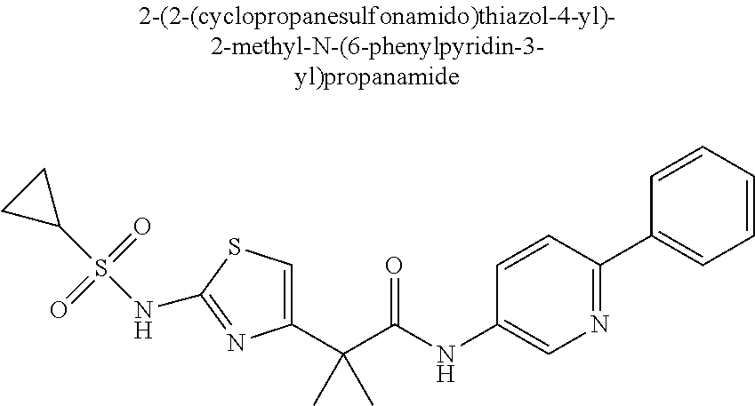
C1(C(C(NC2=CN=C(C3=CC=CC=C3)C=C2)=O)(C)C)=CSC(NS(C2CC2)(=O)=O)=N1
